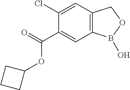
C1(Cl)=CC2=C(C=C1C(=O)OC1CCC1)B(O)OC2
